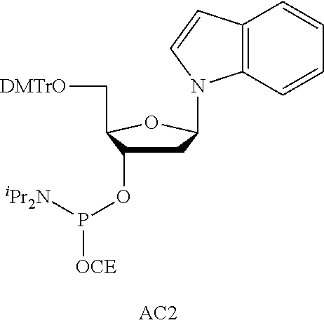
C1C(OP([iPr2N])[OCE])C(C[DMTrO])OC1N1C2=C(C=CC=C2)C=C1
